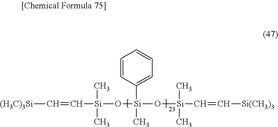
[(H3C)3Si]C=C[Si](O[Si](O[Si](C=C[Si(CH3)3])(C)C)(C)C1=CC=CC=C1)(C)C
